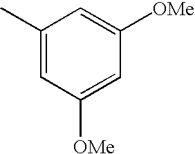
C1(C)=CC([OMe])=CC([OMe])=C1
